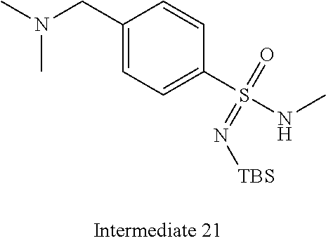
C1(CN(C)C)=CC=C(S(NC)(=O)=N[TBS])C=C1
